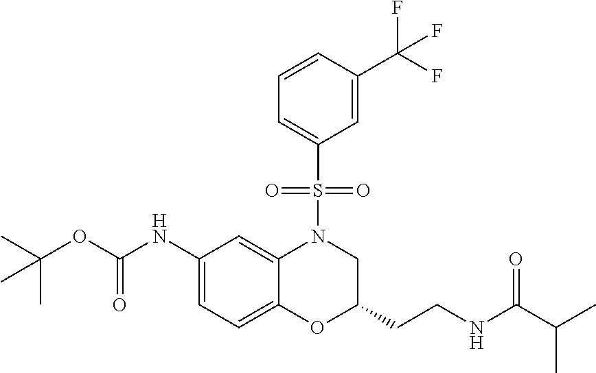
C1(NC(OC(C)(C)C)=O)=CC=C2C(=C1)N(S(C1=CC=CC(C(F)(F)F)=C1)(=O)=O)CC(CCNC(C(C)C)=O)O2
